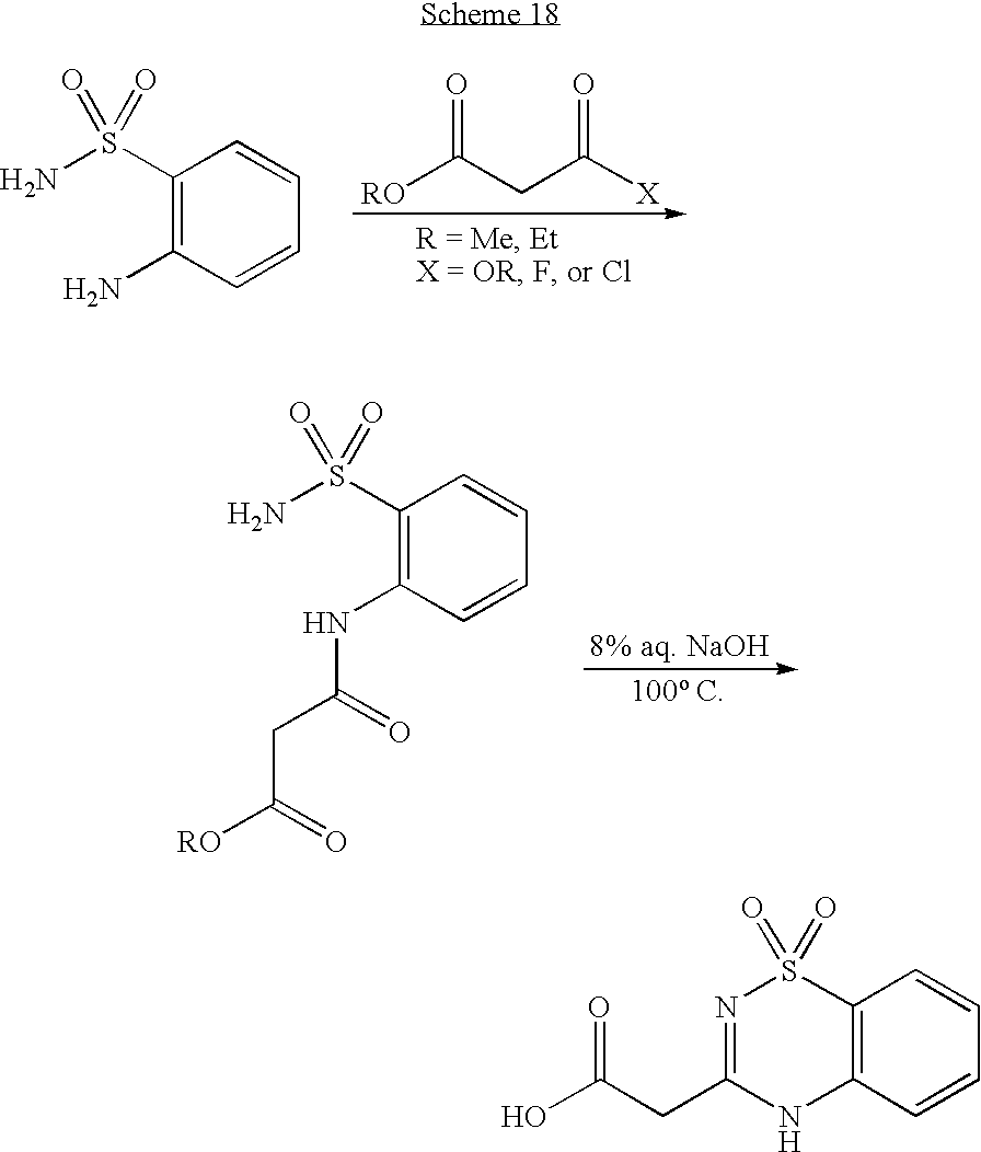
C1(S(N)(=O)=O)=C(N)C=CC=C1.[RO]C(CC([X])=O)=O.C1(S(N)(=O)=O)=C(NC(CC([RO])=O)=O)C=CC=C1.C1(CC(O)=O)=NS(=O)(=O)C2=C(N1)C=CC=C2
